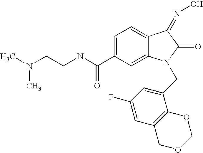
C1=C(C(NCCN(C)C)=O)C=C2C(=C1)C(=NO)C(=O)N2CC1=CC(F)=CC2=C1OCOC2
